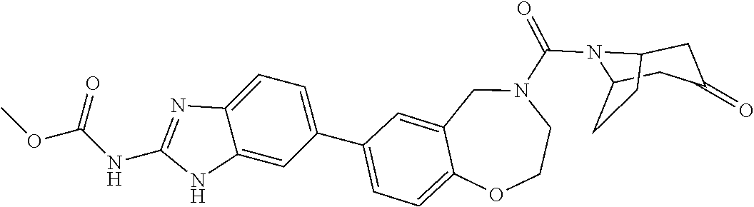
C1(C2=CC=C3C(=C2)CN(C(N2C4CC(=O)CC2CC4)=O)CCO3)=CC=C2C(=C1)NC(NC(OC)=O)=N2
